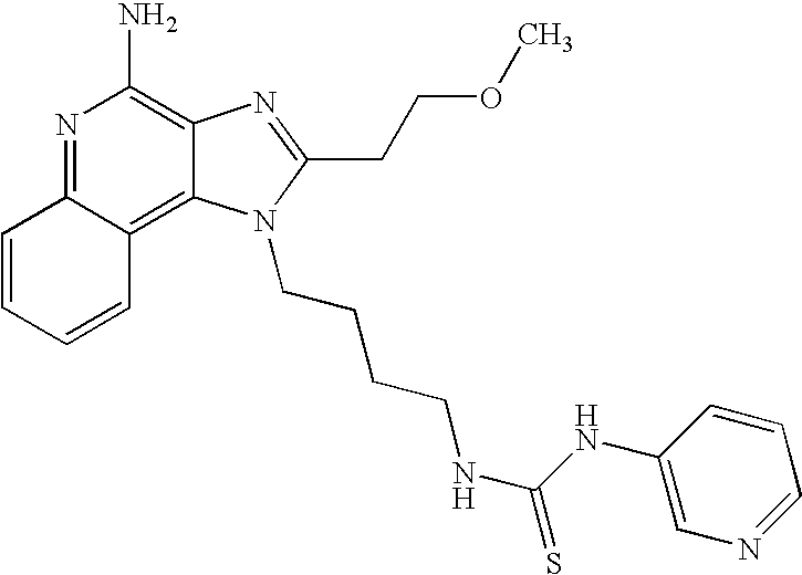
N1=C2C(=C3C(=C1N)N=C(CCOC)N3CCCCNC(=S)NC1=CN=CC=C1)C=CC=C2
